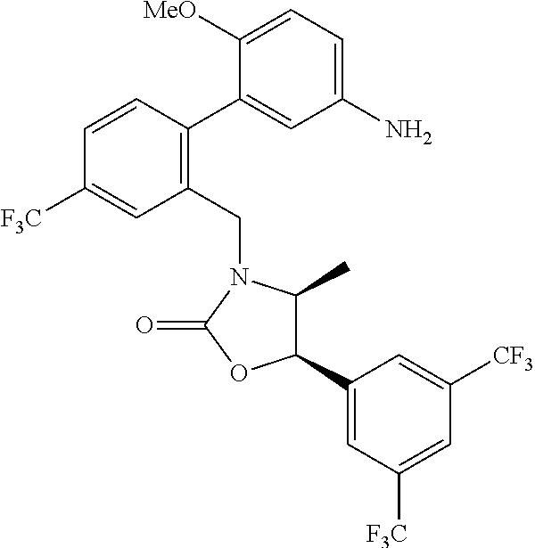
C1(CN2C(C)C(C3=CC([F3C])=CC([CF3])=C3)OC2=O)=C(C2=CC(N)=CC=C2[MeO])C=CC([F3C])=C1
